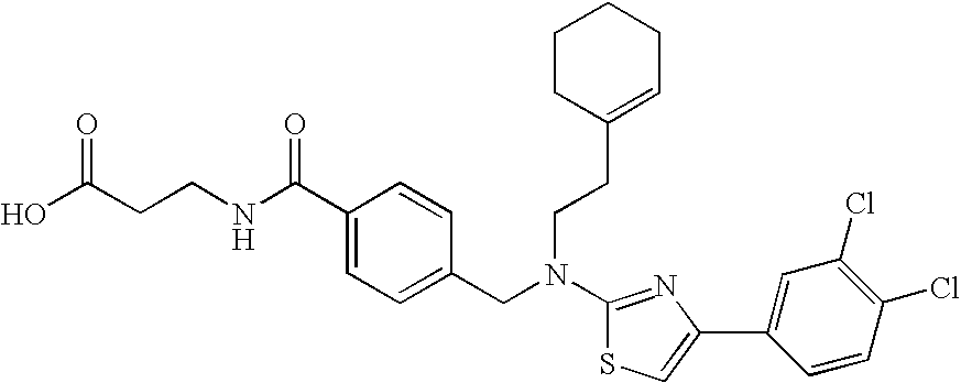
N(C1=NC(C2=CC(Cl)=C(Cl)C=C2)=CS1)(CC1=CC=C(C(NCCC(O)=O)=O)C=C1)CCC1=CCCCC1
